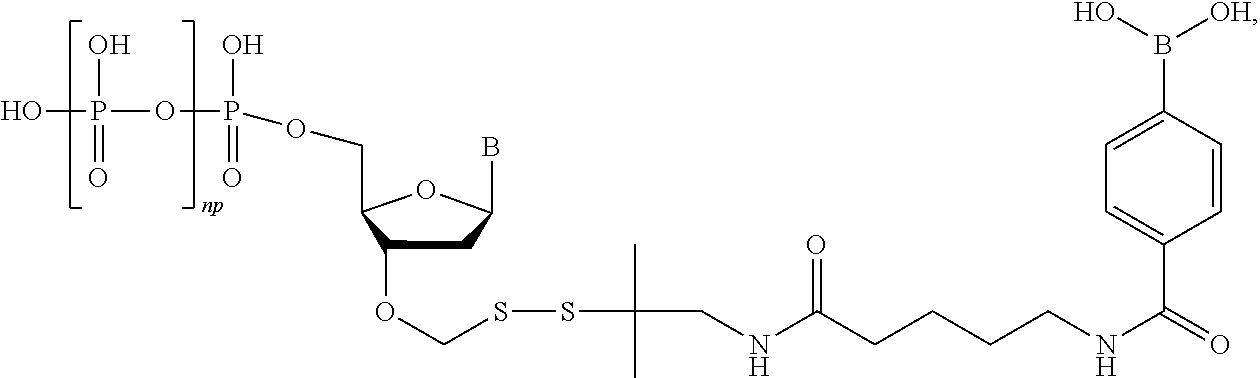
C1C(OCSSC(C)(C)CNC(CCCCNC(C2=CC=C(B([OH])O)C=C2)=O)=O)C(COP(OP(O)(=O)O)(=O)O)OC1B
